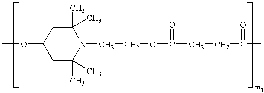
COC1CC(C)(C)N(CCOC(CCC(C)=O)=O)C(C)(C)C1
